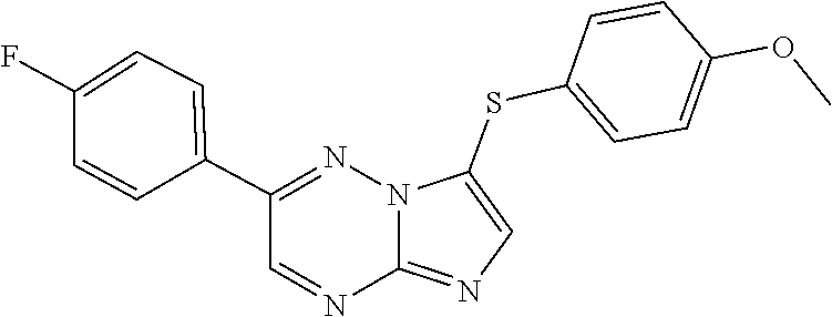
C12=NC=C(SC3=CC=C(OC)C=C3)N1N=C(C1=CC=C(F)C=C1)C=N2
